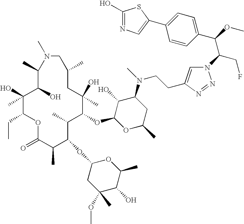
C1(O)(C)C(CC)OC(=O)C(C)C(OC2CC(OC)(C)C(O)C(C)O2)C(C)C(OC2OC(C)CC(N(C)CCC3=CN(C(CF)C(C4=CC=C(C5=CN=C(O)S5)C=C4)OC)N=N3)C2O)C(O)(C)CC(C)CN(C)C(C)C1O
